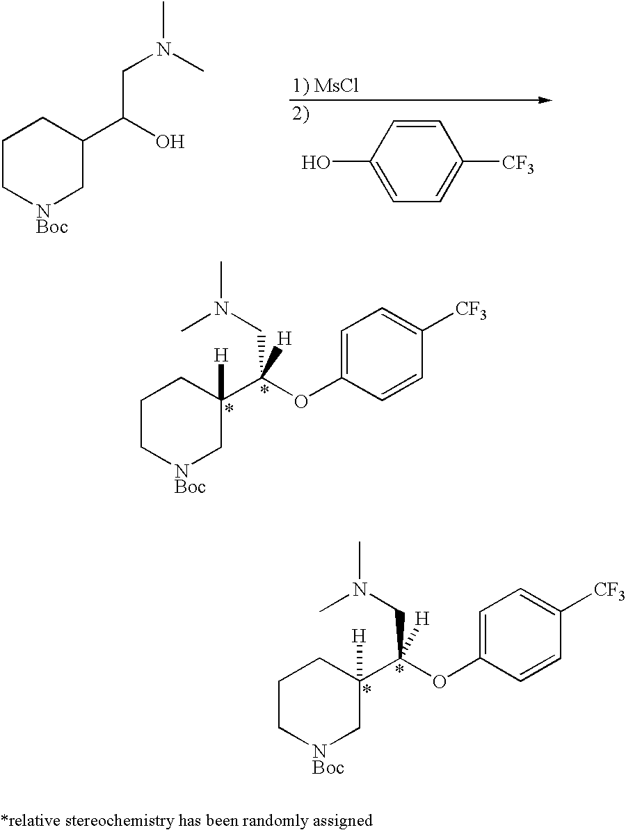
C1C[NBoc]CC(C(O)CN(C)C)C1.OC1=CC=C([CF3])C=C1.C1C[NBoc]CC(C(OC2=CC=C([CF3])C=C2)(CN(C)C)[H])([H])C1.C1C[NBoc]CC(C(OC2=CC=C([CF3])C=C2)(CN(C)C)[H])([H])C1
